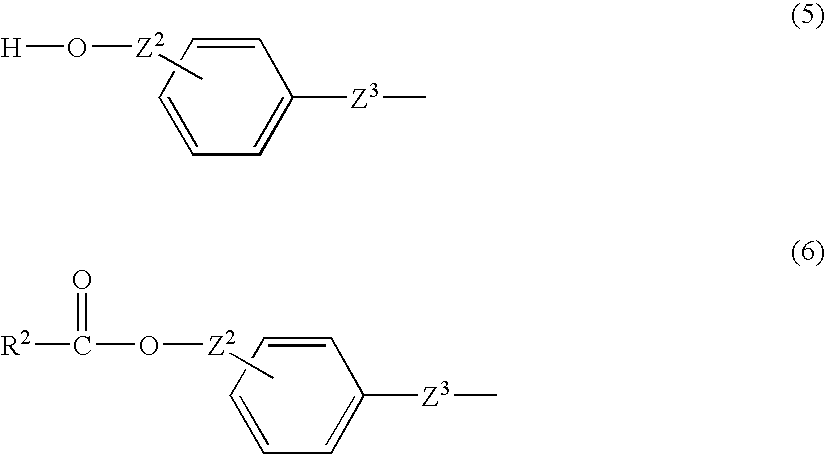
C1=CC=CC=C1[Z3]C.[R2]C(O[Z2]C)=O.C1=CC=CC=C1[Z3]C.C[Z2]O[H]
